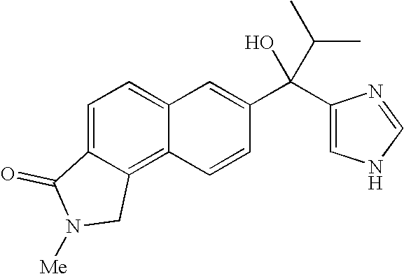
C1=C2C(=C3C(=C1)C=C(C(C(C)C)(C1=CNC=N1)O)C=C3)CN([Me])C2=O
